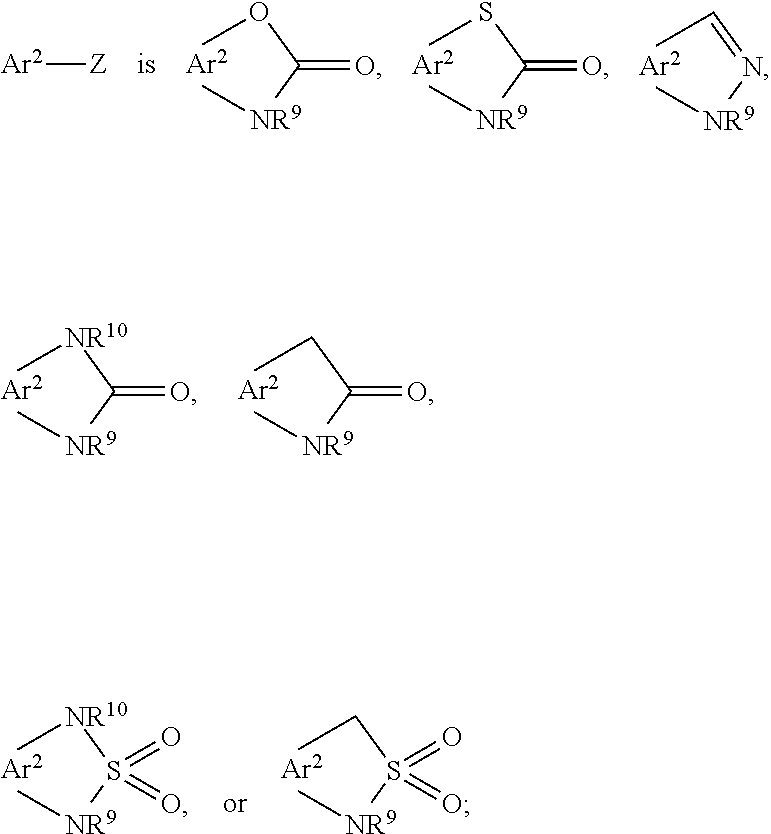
CSC([NR9]C)=O.COC([NR9]C)=O.CC=N[NR9]C.[Ar2][Z].C[NR10]C([NR9]C)=O.CCC([NR9]C)=O.C[NR10]S([NR9]C)(=O)=O.CCS([NR9]C)(=O)=O
